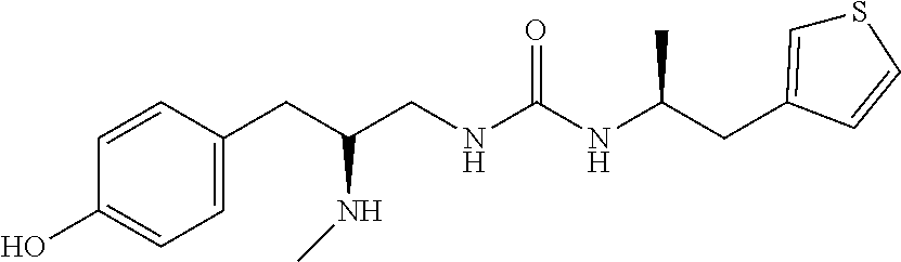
C1=C(CC(CNC(NC(CC2=CSC=C2)C)=O)NC)C=CC(O)=C1
